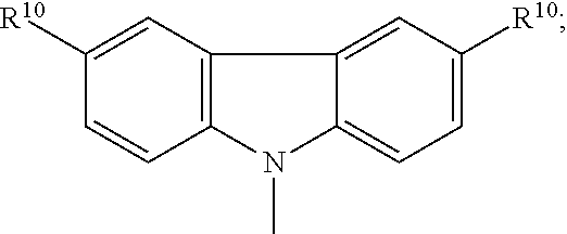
[R10]C1=CC2=C(C=C1)N(C)C1=CC=C([R10])C=C21
